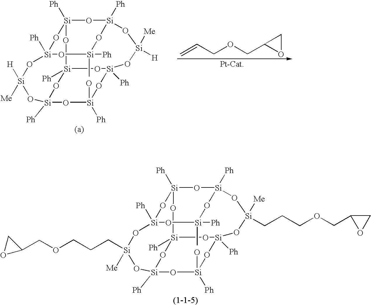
[Si]12([Ph])O[Si]3([Ph])O[Si]([Ph])(C)O[Si]([Ph])(O1)O[Si]([Me])([H])O[Si]1([Ph])O[Si]([Ph])(O)O[Si]([Ph])(O[Si]([Ph])(O2)O1)O[Si]([Me])([H])O3.C(C=C)OCC1OC1.[Si]12([Ph])O[Si]3([Ph])O[Si]([Ph])(C)O[Si]([Ph])(O1)O[Si]([Me])(CCCOCC1OC1)O[Si]1([Ph])O[Si]([Ph])(O)O[Si]([Ph])(O[Si]([Ph])(O2)O1)O[Si]([Me])(CCCOCC1CO1)O3
